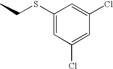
C1(SCC)=CC(Cl)=CC(Cl)=C1
